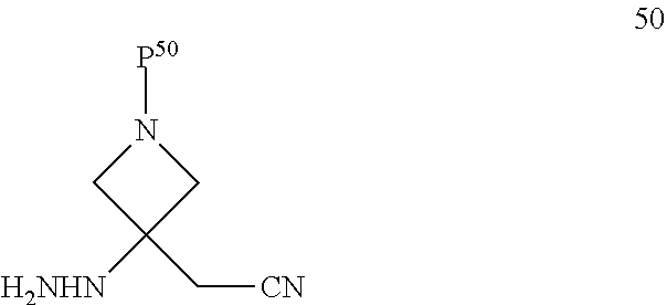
C1(C[CN])([H2NHN])CN([P50])C1
